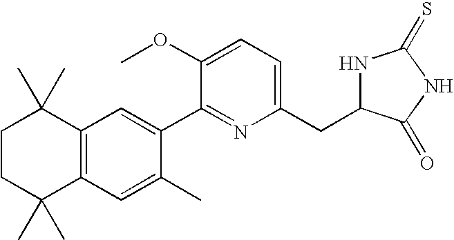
C1CC(C)(C)C2=C(C1(C)C)C=C(C1=NC(CC3NC(=S)NC3=O)=CC=C1OC)C(C)=C2
